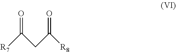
[R7]C(CC([R8])=O)=O
